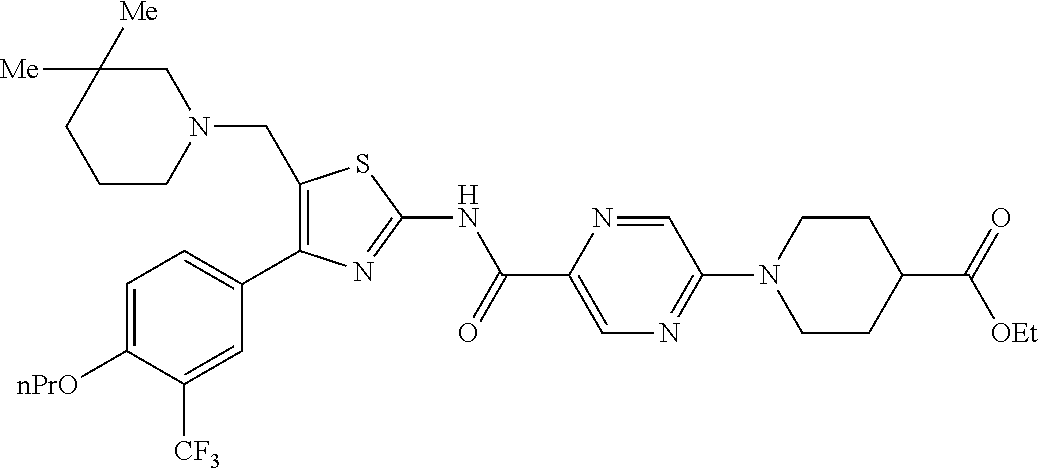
C1=C([nPrO])C([CF3])=CC(C2=C(CN3CC([Me])([Me])CCC3)SC(NC(C3=CN=C(N4CCC(C(=O)[OEt])CC4)C=N3)=O)=N2)=C1
